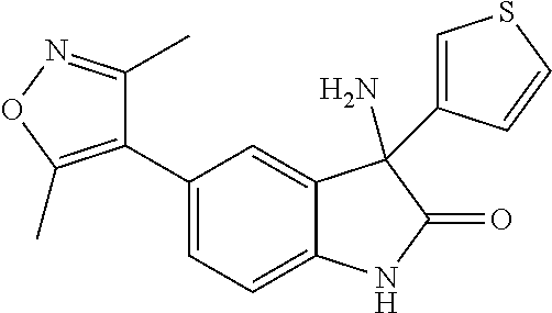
C1=C(C2=C(C)ON=C2C)C=C2C(=C1)NC(=O)C2(N)C1=CSC=C1
